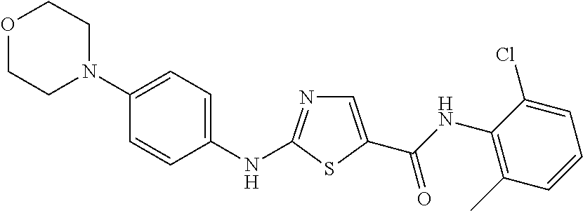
C1(NC2=NC=C(C(NC3=C(C)C=CC=C3Cl)=O)S2)=CC=C(N2CCOCC2)C=C1
